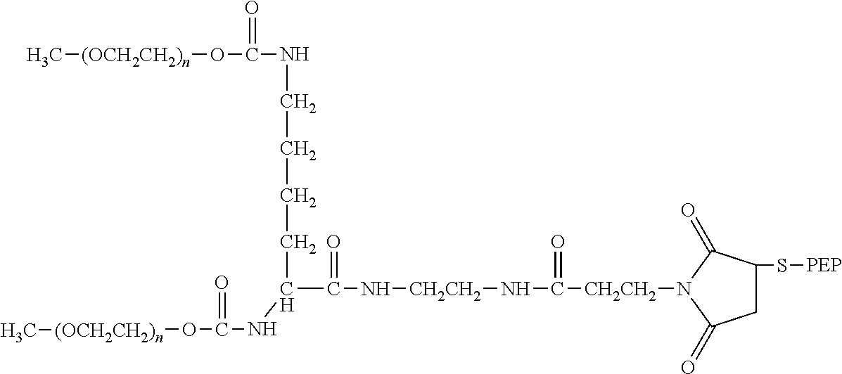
C[(OCH2CH2)n]OC(NCCCCC(C(N[CH2CH2]NC([CH2CH2]N1C(=O)C(S[PEP])CC1=O)=O)=O)NC(O[(OCH2CH2)n]C)=O)=O
